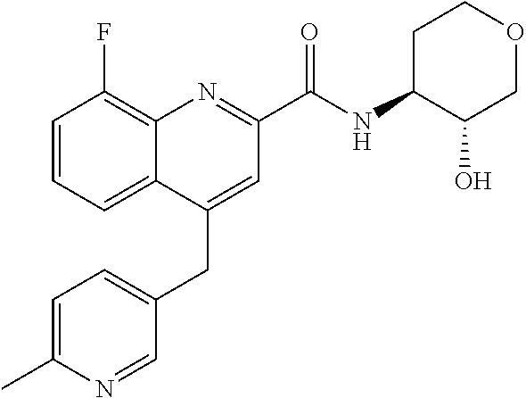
C1=C(C)N=CC(CC2=CC(C(NC3C(O)COCC3)=O)=NC3=C(F)C=CC=C23)=C1
